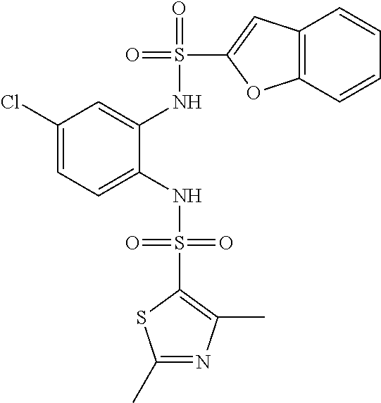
C1(Cl)=CC=C(NS(=O)(=O)C2=C(C)N=C(C)S2)C(NS(=O)(C2=CC3=C(O2)C=CC=C3)=O)=C1
